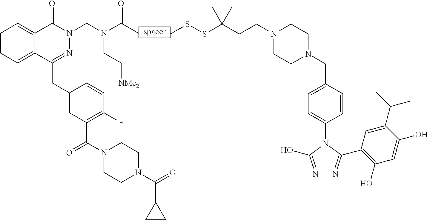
C1=CC=C2C(=C1)C(=O)N(CN(C(C)=O)CC[NMe2])N=C2CC1=CC(C(N2CCN(C(=O)C3CC3)CC2)=O)=C(F)C=C1.CSSC(CCN1CCN(CC2=CC=C(N3C(O)=NN=C3C3=C(O)C=C([OH])C(C(C)C)=C3)C=C2)CC1)(C)C
